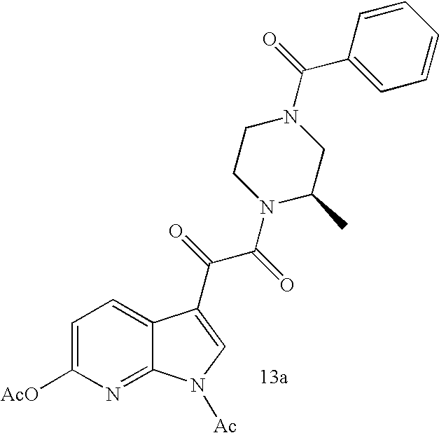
C1=C([AcO])N=C2C(=C1)C(C(C(N1C(C)CN(C(=O)C3=CC=CC=C3)CC1)=O)=O)=CN2[Ac]
